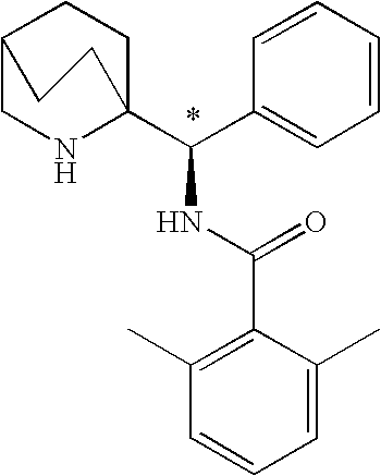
C1=CC(C(C23CCC(CN2)CC3)NC(C2=C(C)C=CC=C2C)=O)=CC=C1
